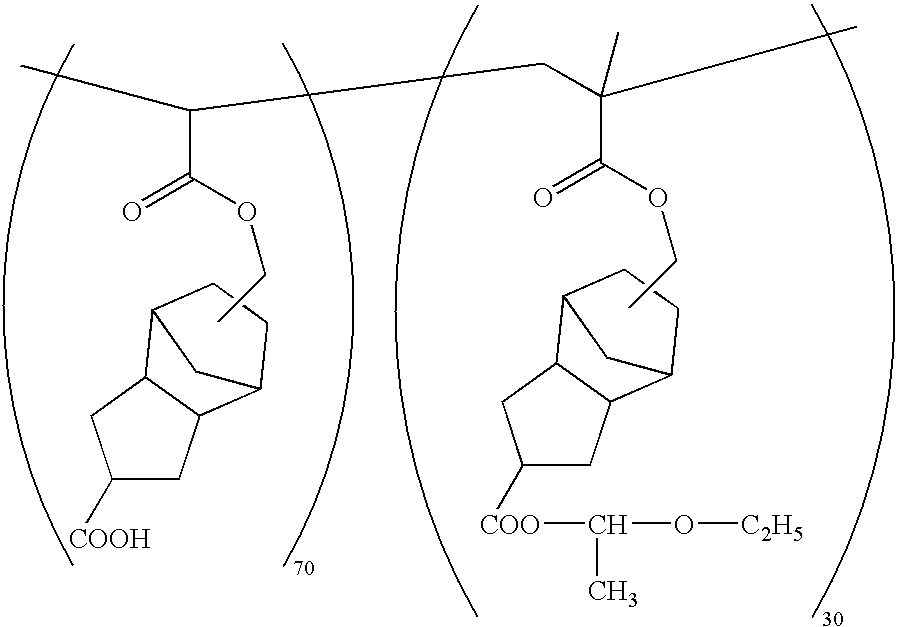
C1([COOH])CC2C(C1)C1CCC2C1.C1([COO]C(C)O[C2H5])CC2C(C1)C1CCC2C1.C(C(=O)OCC)(CC(C(=O)OCC)(C)C)C
